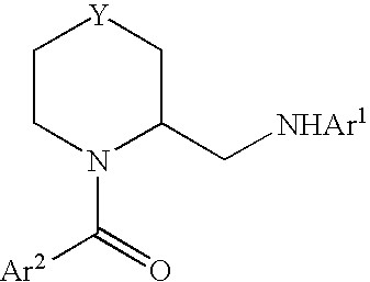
C1CN(C([Ar2])=O)C(C[NHAr1])C[Y]1
